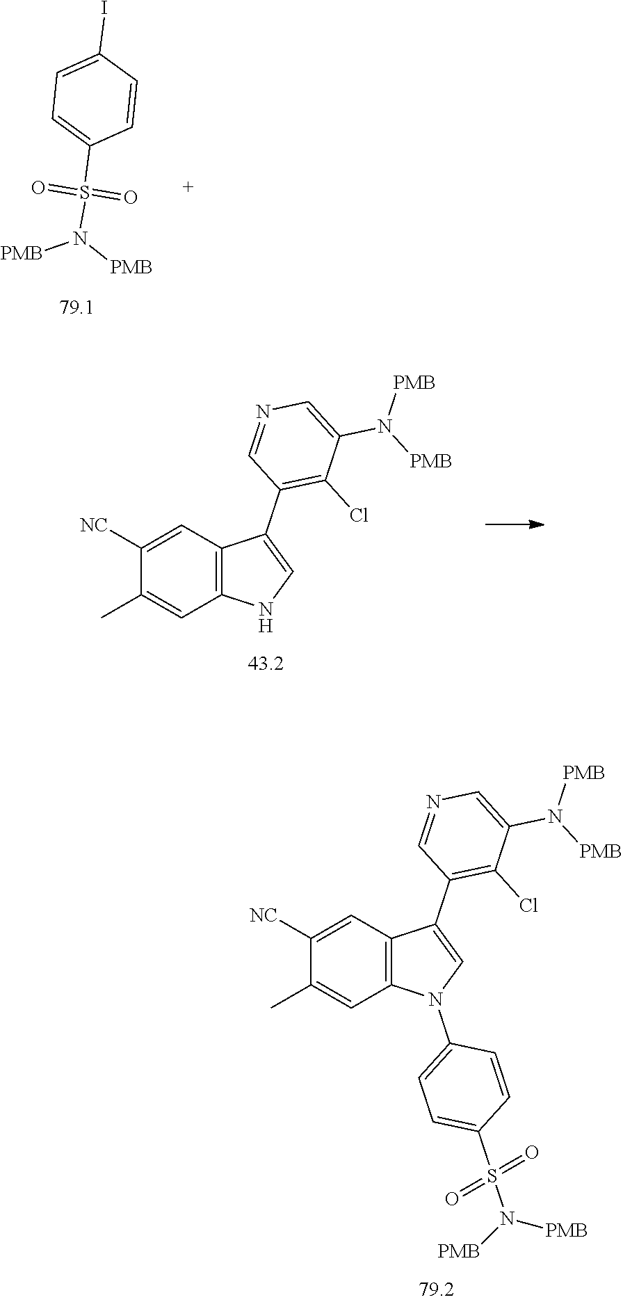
C1([NC])=CC2=C(C=C1C)N(C1=CC=C(S(=O)(=O)N([PMB])[PMB])C=C1)C=C2C1=C(Cl)C(N([PMB])[PMB])=CN=C1.C1=C(I)C=CC(S(=O)(=O)N([PMB])[PMB])=C1.C1([NC])=CC2=C(C=C1C)NC=C2C1=C(Cl)C(N([PMB])[PMB])=CN=C1
